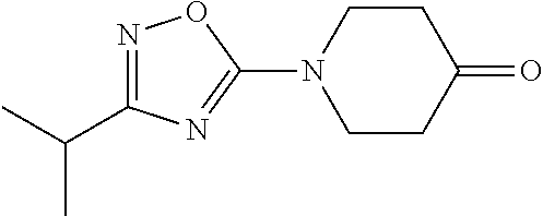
C1CC(=O)CCN1C1=NC(C(C)C)=NO1
